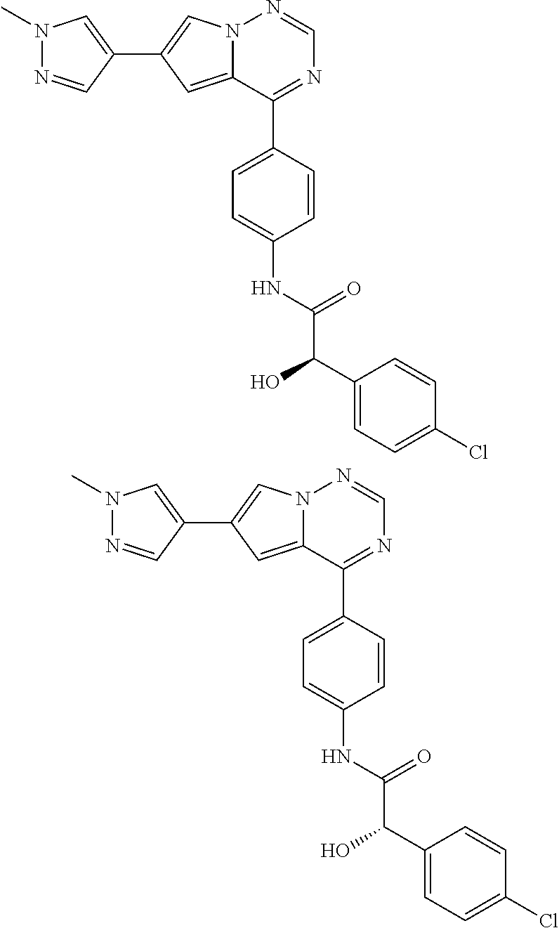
N12C(=CC(C3=CN(C)N=C3)=C1)C(C1=CC=C(NC(C(C3=CC=C(Cl)C=C3)O)=O)C=C1)=NC=N2.N12C(=CC(C3=CN(C)N=C3)=C1)C(C1=CC=C(NC(C(C3=CC=C(Cl)C=C3)O)=O)C=C1)=NC=N2
